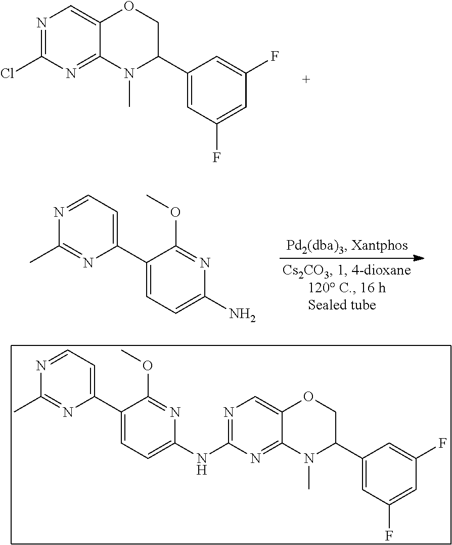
N1=C(Cl)N=C2C(=C1)OCC(C1=CC(F)=CC(F)=C1)N2C.C1(C2=CC=NC(C)=N2)=CC=C(N)N=C1OC.N1=C(NC2=CC=C(C3=CC=NC(C)=N3)C(OC)=N2)N=C2C(=C1)OCC(C1=CC(F)=CC(F)=C1)N2C
